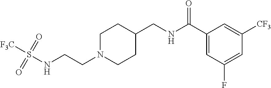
S(NCCN1CCC(CNC(C2=CC(F)=CC([CF3])=C2)=O)CC1)(=O)(=O)[F3C]
